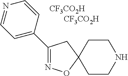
N1=CC=C(C2=NOC3(C2)CCNCC3)C=C1.[CF3CO2H].[CF3CO2H]
